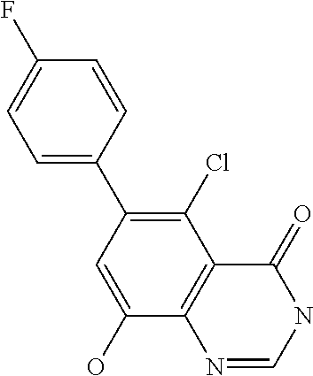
C1=C(C2=C(Cl)C3=C(C(O)=C2)N=CNC3=O)C=CC(F)=C1
